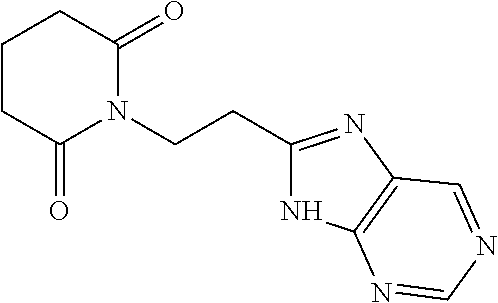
C1CC(=O)N(CCC2=NC3=C(N2)N=CN=C3)C(=O)C1
